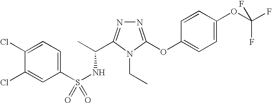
N1=C(OC2=CC=C(OC(F)(F)F)C=C2)N(CC)C(C(C)NS(=O)(C2=CC=C(Cl)C(Cl)=C2)=O)=N1
